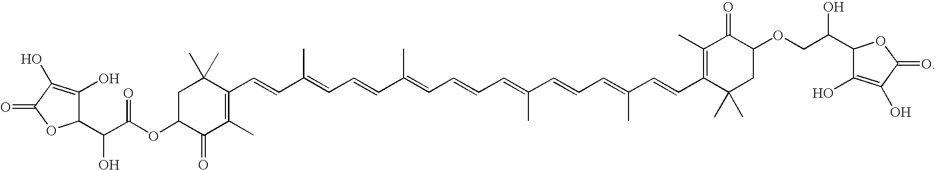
C1(C=CC(=CC=CC(=CC=CC=C(C=CC=C(C=CC2=C(C)C(=O)C(OCC(C3C(O)=C(O)C(=O)O3)O)CC2(C)C)C)C)C)C)=C(C)C(=O)C(OC(C(C2C(O)=C(O)C(=O)O2)O)=O)CC1(C)C
